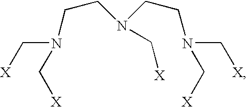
[X]CN(C[X])CCN(CCN(C[X])C[X])C[X]
